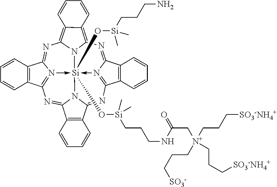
N1=C2N3->[Si]45(O[Si](CCCNC(C[N+](CCC[SO3-NH4+])(CCC[SO3-])CCC[SO3-NH4+])=O)(C)C)(O[Si](CCCN)(C)C)-N6=C(N=C7N4C(=NC=3C3=C2C=CC=C3)C2=C7C=CC=C2)C2=C(C6=NC3=C4C(=C1N35)C=CC=C4)C=CC=C2
